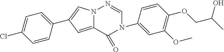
C1=C2N(C=C1C1=CC=C(Cl)C=C1)N=CN(C1=CC(OC)=C(OCC(C)O)C=C1)C2=O
